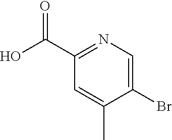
C1(C(O)=O)=NC=C(Br)C(C)=C1
